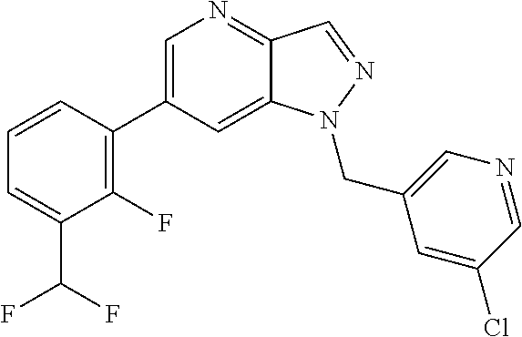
C1=C(C2=C(F)C(C(F)F)=CC=C2)C=C2C(=N1)C=NN2CC1=CN=CC(Cl)=C1
